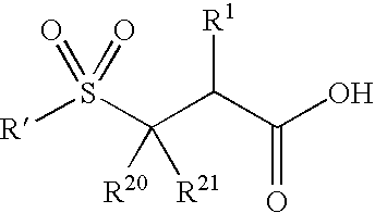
C(C(C(O)=O)[R1])(S([R])(=O)=O)([R20])[R21]
